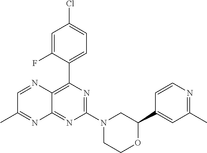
N1=C(N2CC(C3=CC(C)=NC=C3)OCC2)N=C2C(=C1C1=CC=C(Cl)C=C1F)N=CC(C)=N2
